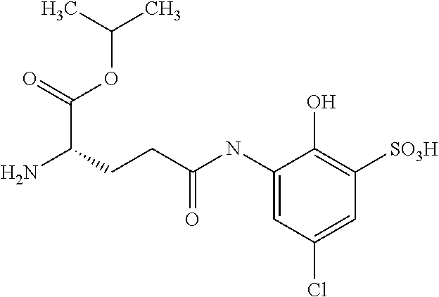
C1(NC(CCC(N)C(=O)OC(C)C)=O)=CC(Cl)=CC([SO3H])=C1O
